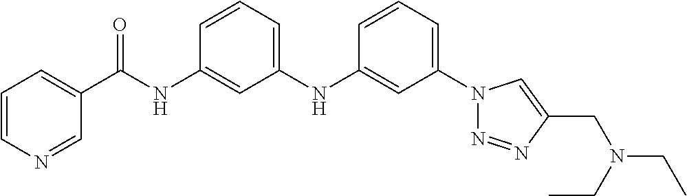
C1(NC2=CC(N3N=NC(CN(CC)CC)=C3)=CC=C2)=CC=CC(NC(C2=CC=CN=C2)=O)=C1
